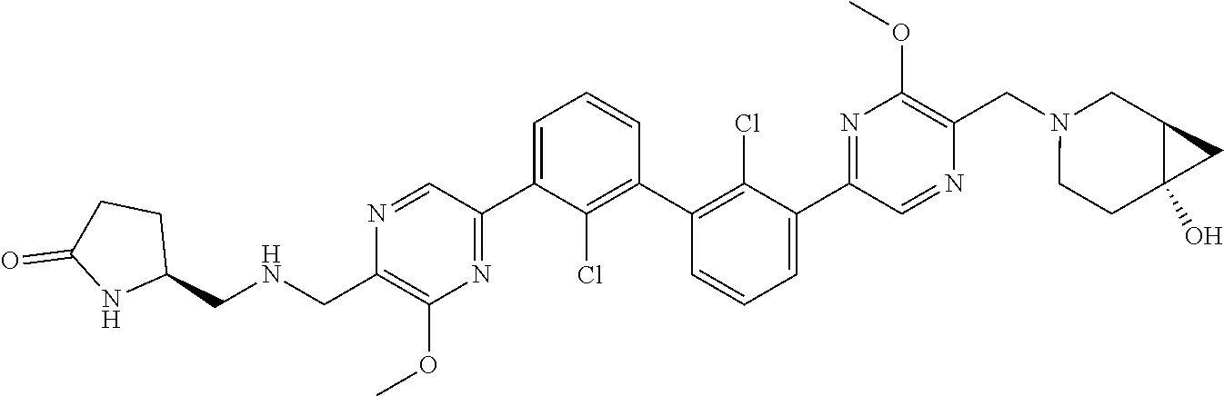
N1=CC(C2=CC=CC(C3=C(Cl)C(C4=NC(OC)=C(CN5CCC6(O)C(C5)C6)N=C4)=CC=C3)=C2Cl)=NC(OC)=C1C[HN]CC1CCC(=O)N1
